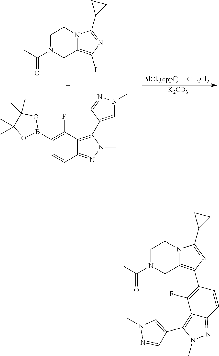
[PdCl2(dppf)][CH2Cl2].[K2CO3].C1=C(C2=C3C(=NN2C)C=CC(B2OC(C)(C)C(C)(C)O2)=C3F)C=NN1C.C1N(C(C)=O)CC2=C(I)N=C(C3CC3)N2C1.C1N(C(C)=O)CC2=C(C3=C(F)C4=C(C5=CN(C)N=C5)N(C)N=C4C=C3)N=C(C3CC3)N2C1
